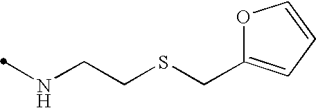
O1C(CSCCNC)=CC=C1
